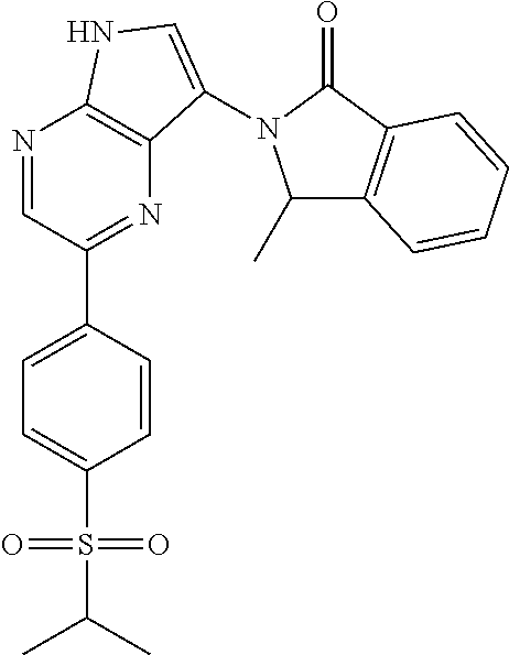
N1=CC(C2=CC=C(S(=O)(=O)C(C)C)C=C2)=NC2=C1NC=C2N1C(C)C2=C(C1=O)C=CC=C2
